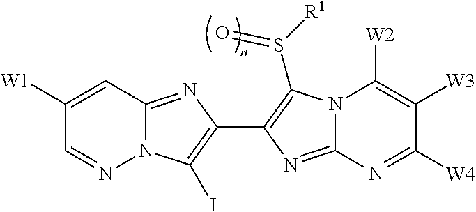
C1([W1])=CC2=NC(C3=C(S([R1])=O)N4C(=N3)N=C([W4])C([W3])=C4[W2])=C(I)N2N=C1
